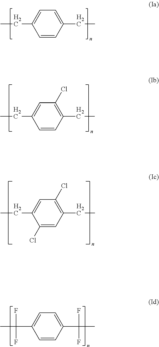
C1(CC)=CC=C(CC)C=C1.C1(CC)=CC(Cl)=C(CC)C=C1.C1(CC)=CC(Cl)=C(CC)C=C1Cl.C1(C(C)(F)F)=CC=C(C(C)(F)F)C=C1
